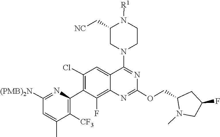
O(C1=NC2=C(F)C(C3=C([CF3])C(C)=CC([(PMB)2N])=N3)=C(Cl)C=C2C(N2CC(C[NC])N([R1])CC2)=N1)CC1N(C)CC(F)C1
